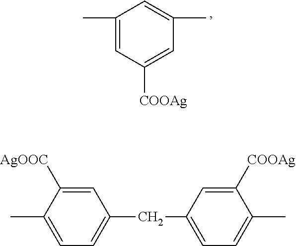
C1(C)=CC([COOAg])=CC(C)=C1.C1=C([AgOOC])C(C)=CC=C1CC1=CC=C(C)C([COOAg])=C1
